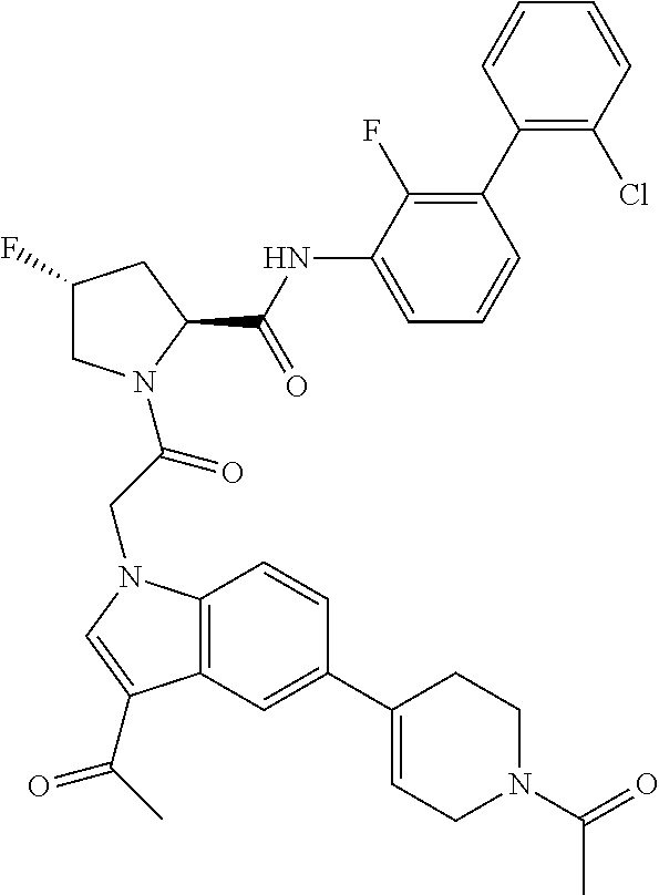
C1(C2=C(F)C(NC(C3CC(F)CN3C(=O)CN3C4=C(C=C(C5=CCN(C(=O)C)CC5)C=C4)C(C(=O)C)=C3)=O)=CC=C2)=C(Cl)C=CC=C1
